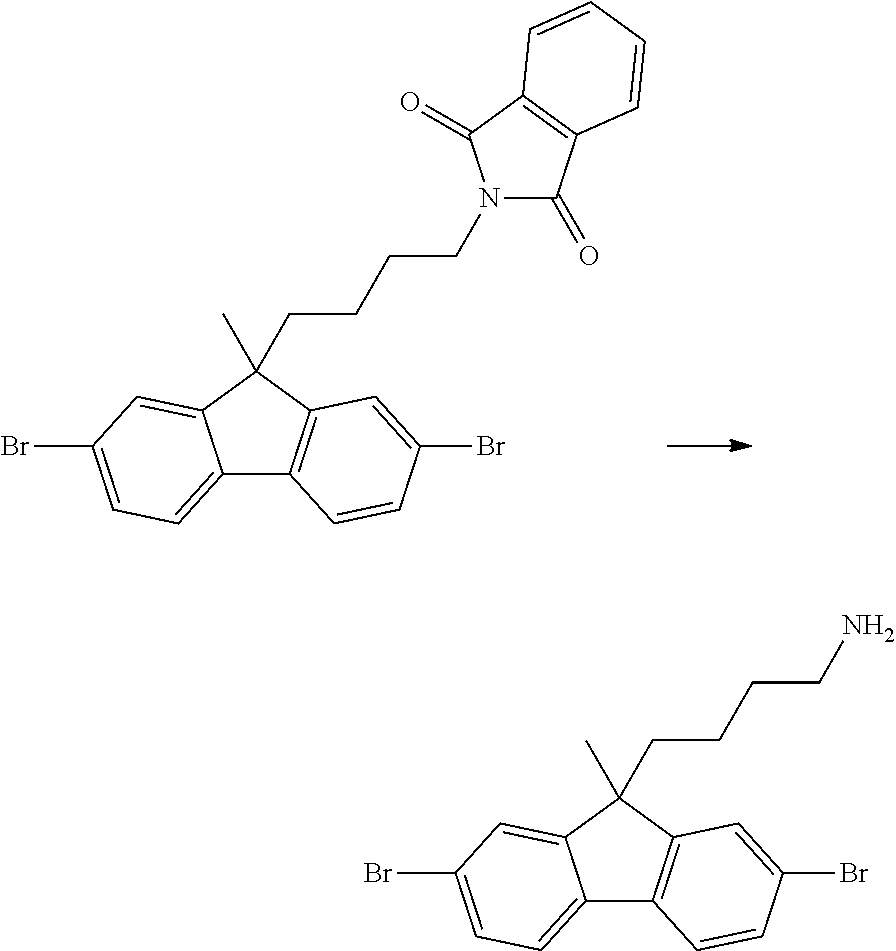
C12=CC=C(Br)C=C1C(C)(CCCCN1C(=O)C3=C(C1=O)C=CC=C3)C1=C2C=CC(Br)=C1.C12=CC=C(Br)C=C1C(C)(CCCCN)C1=C2C=CC(Br)=C1
